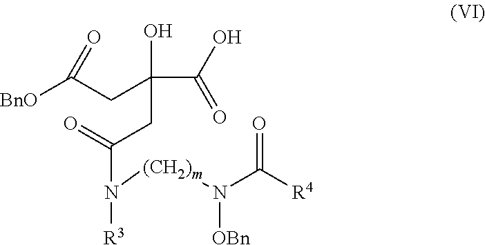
N([(CH2)m]N(C([R4])=O)[OBn])([R3])C(CC(O)(C(=O)O)CC([BnO])=O)=O
